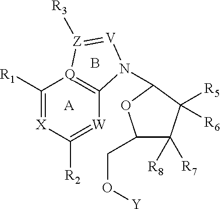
C1([R1])=[X]C([R2])=[W]C2=[Q]1[Z]([R3])=[V]N2C1C([R5])([R6])C([R7])([R8])C(CO[Y])O1.[A].B
